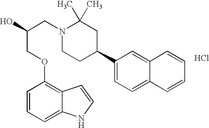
C1(C2CC(C)(C)N(CC(O)COC3=C4C(=CC=C3)NC=C4)CC2)=CC=C2C(=C1)C=CC=C2.Cl
